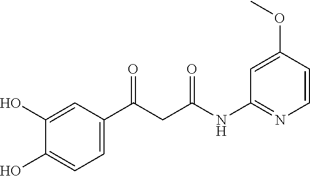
C1(O)=CC=C(C(CC(NC2=NC=CC(OC)=C2)=O)=O)C=C1O
